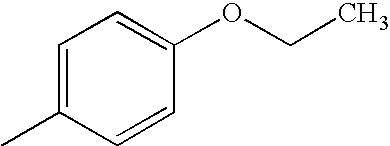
C1=C(C)C=CC(OCC)=C1
